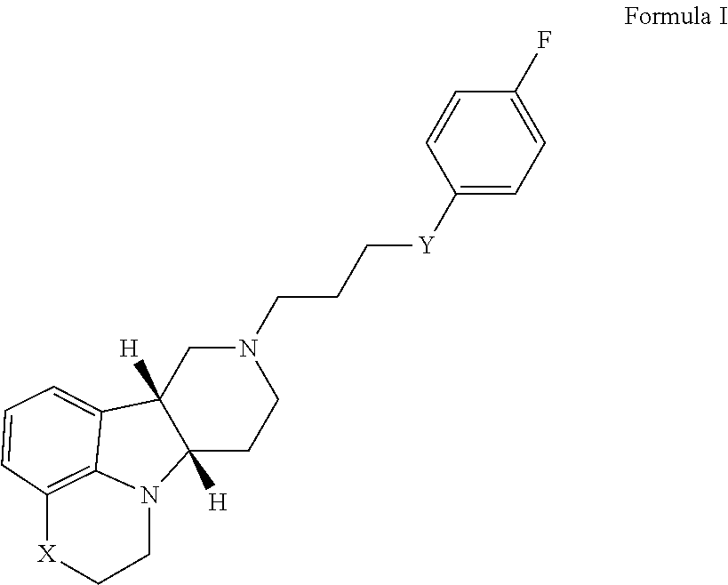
C1N(CCC[Y]C2=CC=C(F)C=C2)CC2([H])C([H])(C1)N1C3=C([X]CC1)C=CC=C23
